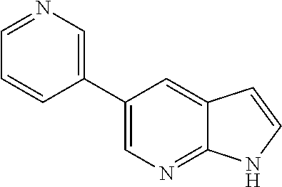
C1(C2=CN=C3C(=C2)C=CN3)=CN=CC=C1
